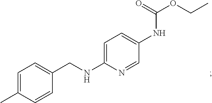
C1=C(C)C=CC(CNC2=CC=C(NC(OCC)=O)C=N2)=C1
